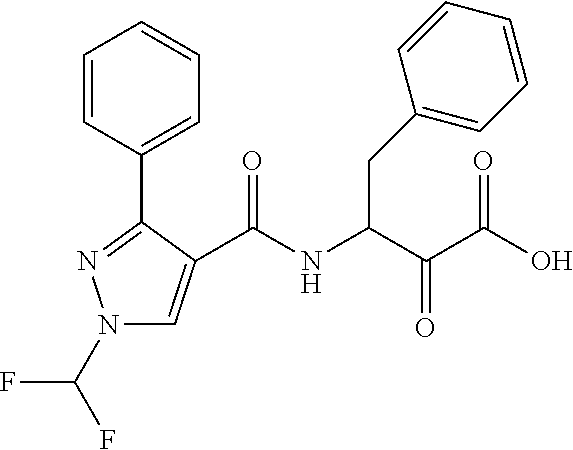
N1(C(F)F)C=C(C(NC(C(C(O)=O)=O)CC2=CC=CC=C2)=O)C(C2=CC=CC=C2)=N1
